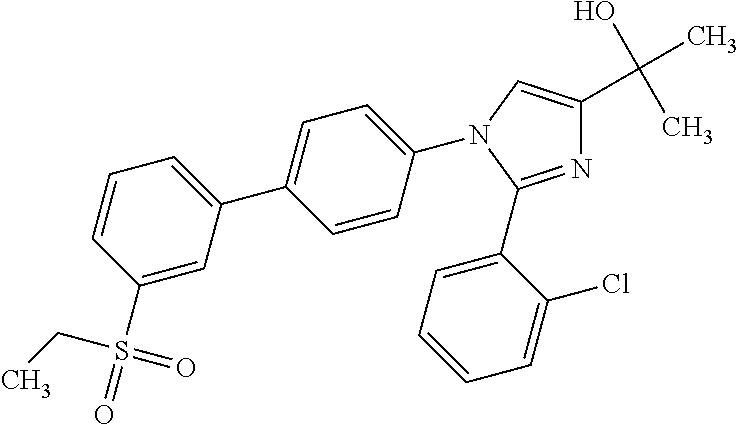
N1=C(C2=CC=CC=C2Cl)N(C2=CC=C(C3=CC=CC(S(CC)(=O)=O)=C3)C=C2)C=C1C(O)(C)C
